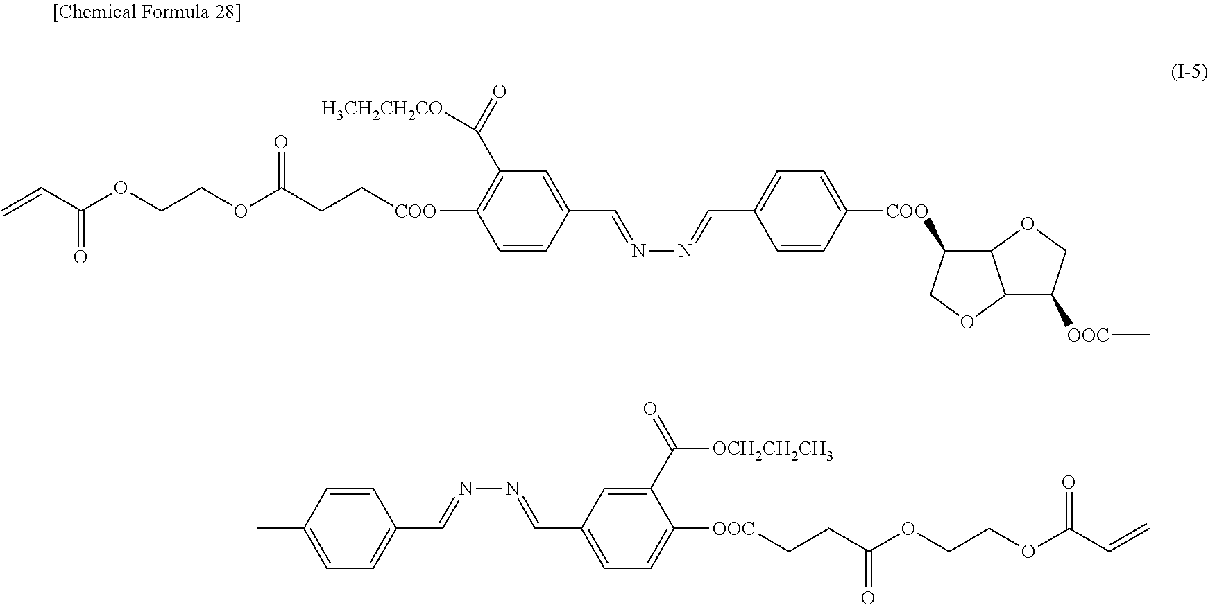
C=CC(OCCOC(CC[COO]C1=C(C(=O)[H3CH2CH2CO])C=C(C=NN=CC2=CC=C([COO]C3C4C(OC3)C([OOC]C)CO4)C=C2)C=C1)=O)=O.CC1=CC=C(C=NN=CC2=CC=C([OOC]CCC(OCCOC(C=C)=O)=O)C(C(=O)[OCH2CH2CH3])=C2)C=C1
